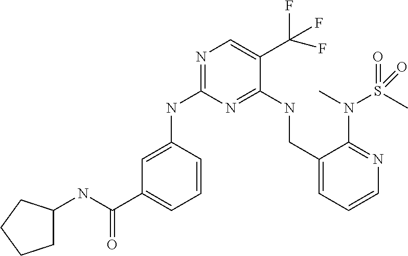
C1(NC2=NC=C(C(F)(F)F)C(NCC3=CC=CN=C3N(S(C)(=O)=O)C)=N2)=CC(C(NC2CCCC2)=O)=CC=C1
